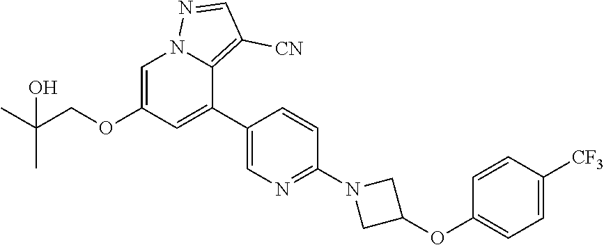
C1=C(OCC(C)(C)O)C=C(C2=CN=C(N3CC(OC4=CC=C([CF3])C=C4)C3)C=C2)C2=C([CN])C=NN12
